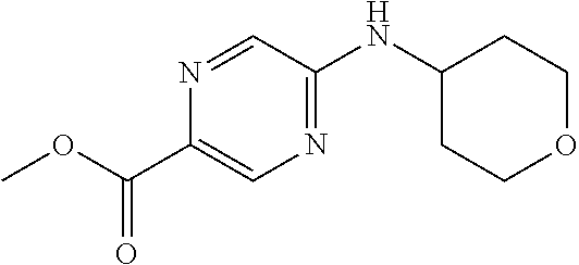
N1=CC(NC2CCOCC2)=NC=C1C(OC)=O
